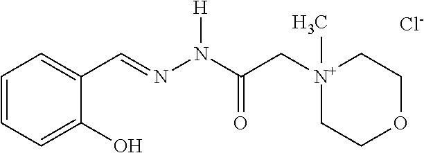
C1=CC=C(O)C(C=NN(C(C[N+]2(C)CCOCC2)=O)[H])=C1.[Cl-]
